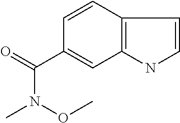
C(C1=CC2=C(C=C1)C=CN2)(=O)N(OC)C
